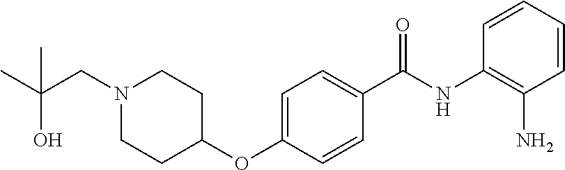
C1=CC=CC(N)=C1NC(C1=CC=C(OC2CCN(CC(C)(C)O)CC2)C=C1)=O
